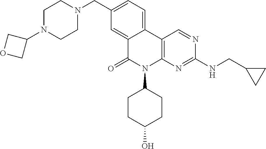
C12=CC(CN3CCN(C4COC4)CC3)=CC=C1C1=C(N(C3CCC(O)CC3)C2=O)N=C(NCC2CC2)N=C1
